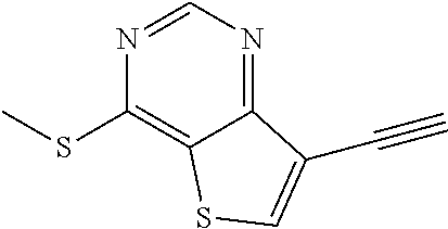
C1=NC(SC)=C2C(=N1)C(C#C)=CS2
